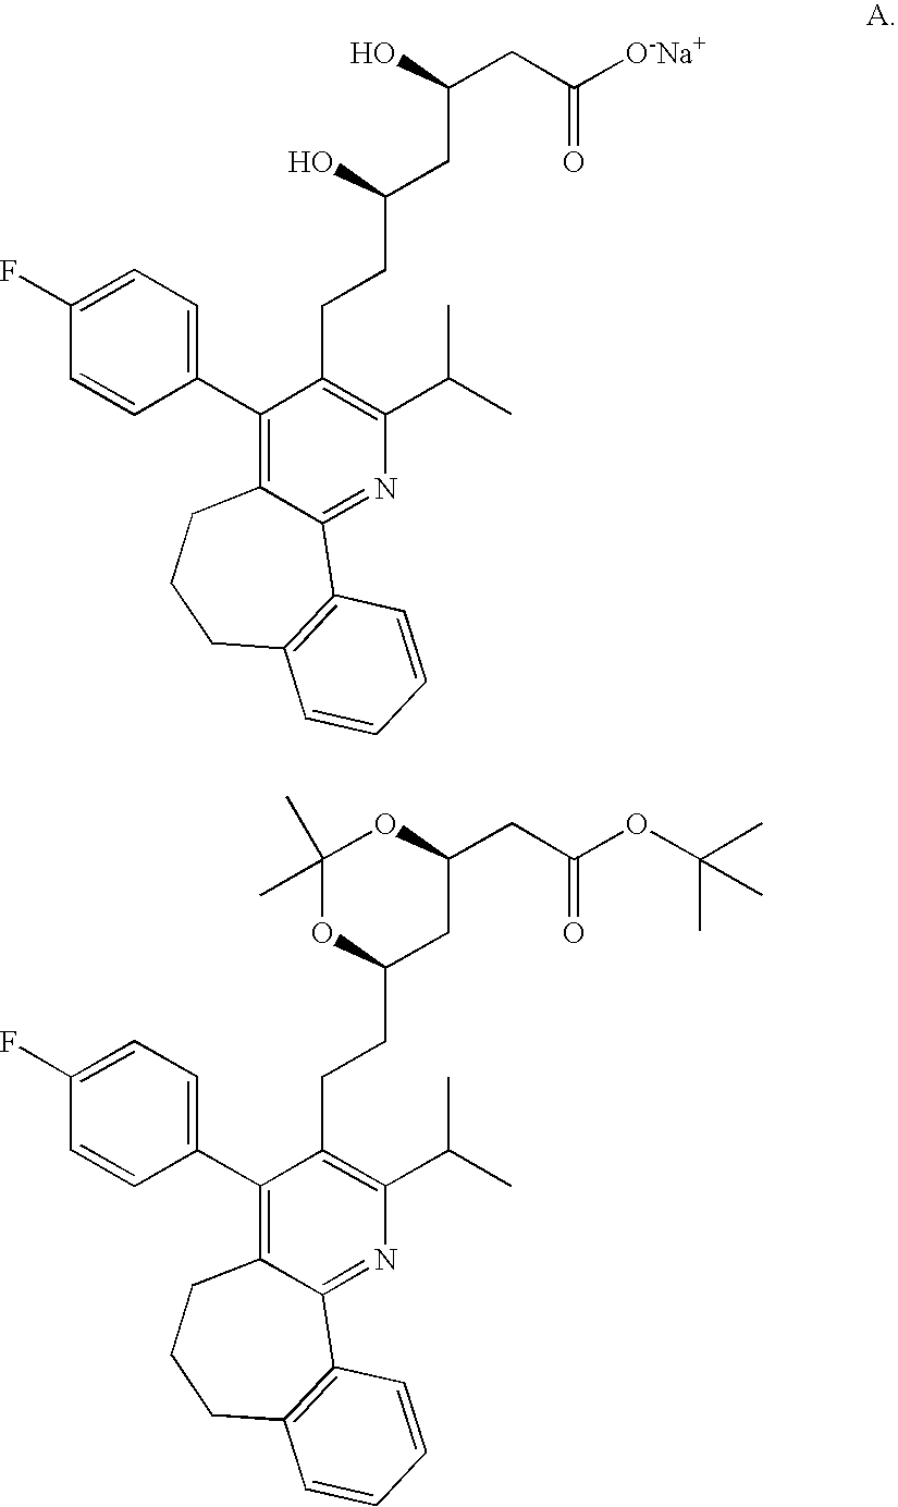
C1(F)=CC=C(C2=C3C(=NC(C(C)C)=C2CCC(CC(O)CC([O-Na+])=O)O)C2=C(CCC3)C=CC=C2)C=C1.C1(F)=CC=C(C2=C3C(=NC(C(C)C)=C2CCC2CC(CC(OC(C)(C)C)=O)OC(C)(C)O2)C2=C(CCC3)C=CC=C2)C=C1
